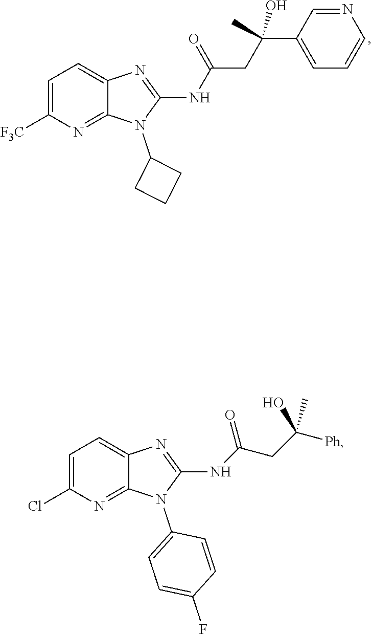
N(C1=NC2=CC=C([F3C])N=C2N1C1CCC1)C(CC(C1=CC=CN=C1)(C)O)=O.N(C1=NC2=CC=C(Cl)N=C2N1C1=CC=C(F)C=C1)C(CC([Ph])(O)C)=O
